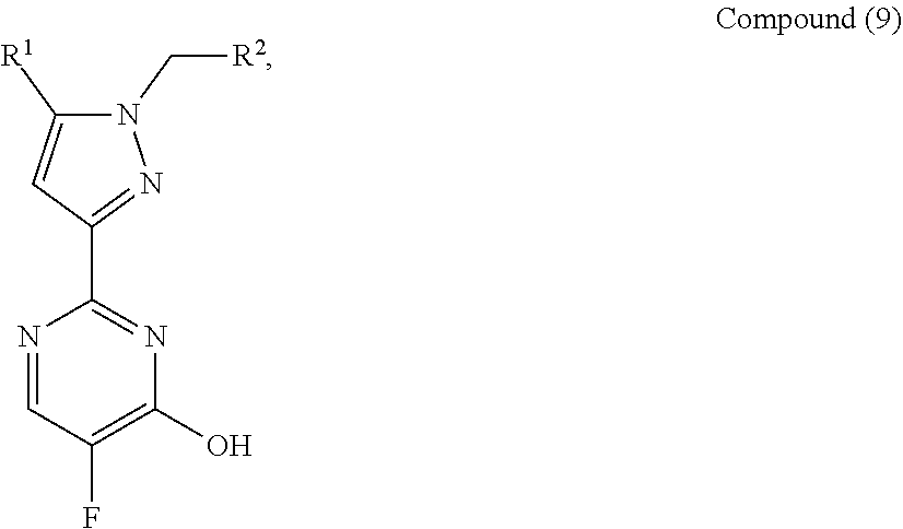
C1=NC(C2=NN(C[R2])C([R1])=C2)=NC(O)=C1F
